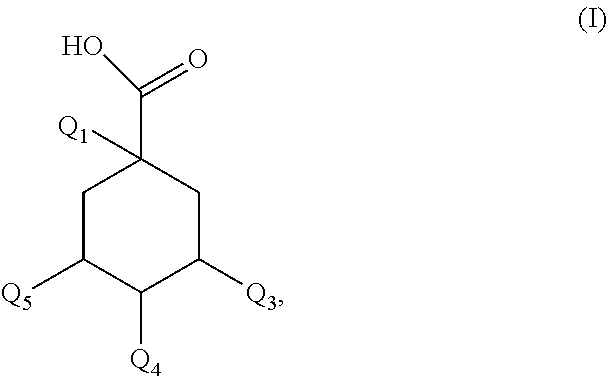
C1C([Q5])C([Q4])C([Q3])CC1(C(O)=O)[Q1]
